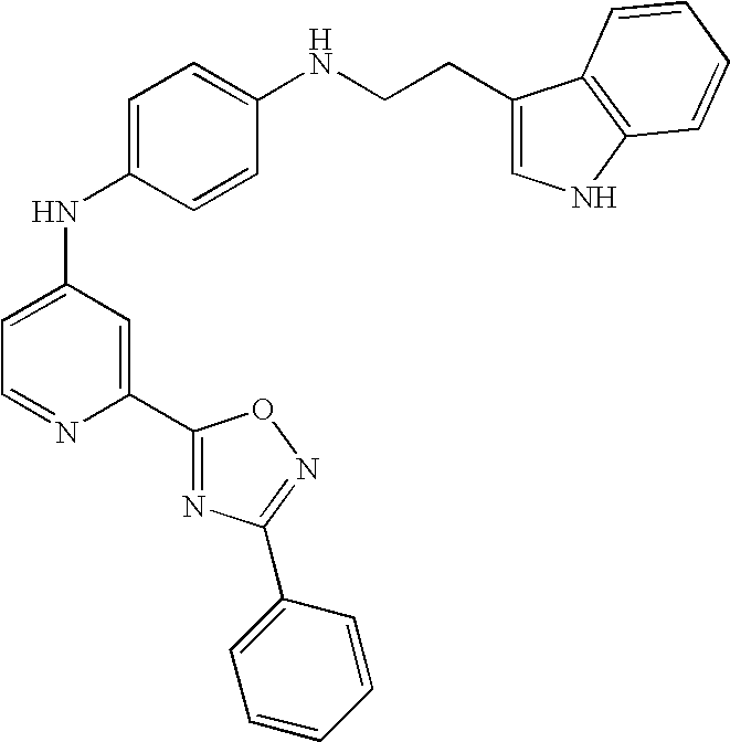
C1=C(NC2=CC=NC(C3=NC(C4=CC=CC=C4)=NO3)=C2)C=CC(NCCC2=CNC3=C2C=CC=C3)=C1
